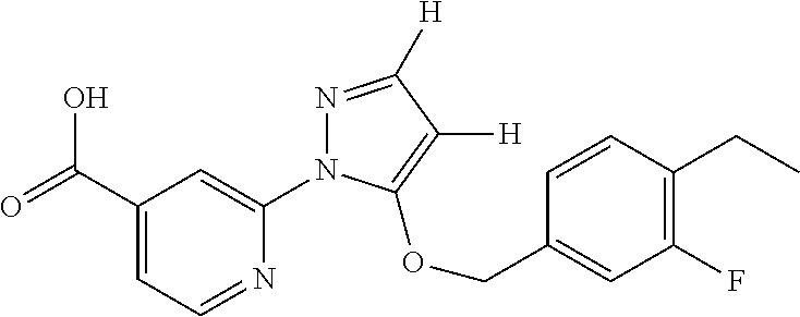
OC(C1=CC=NC(N2N=C([H])C([H])=C2OCC2=CC(F)=C(CC)C=C2)=C1)=O
